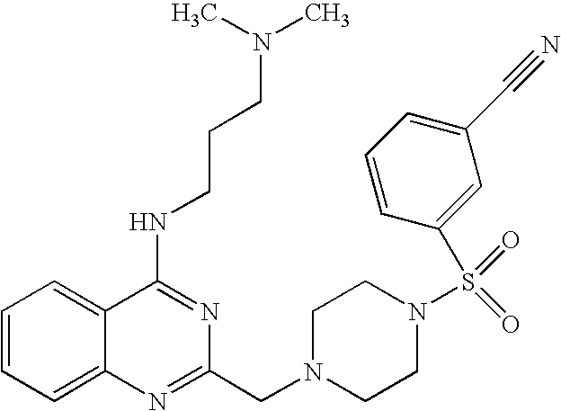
C1=CC=C2C(=C1)C(NCCCN(C)C)=NC(CN1CCN(S(=O)(=O)C3=CC(C#N)=CC=C3)CC1)=N2
